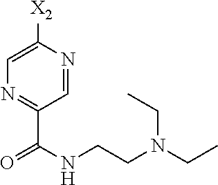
N1=C(C(=O)NCCN(CC)CC)C=NC([X2])=C1
